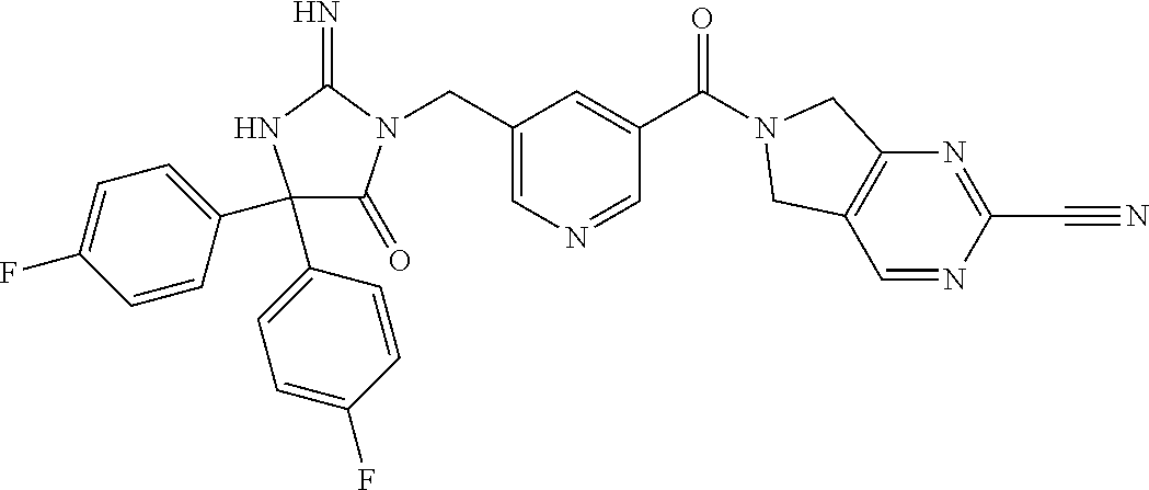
C1(C2=CC=C(F)C=C2)(C2=CC=C(F)C=C2)C(=O)N(CC2=CN=CC(C(=O)N3CC4=C(C=NC(C#N)=N4)C3)=C2)C(=N)N1
